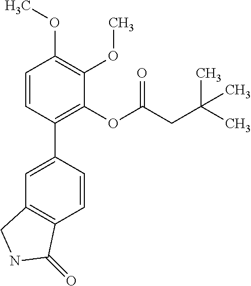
C1=CC(C2=CC3=C(C=C2)C(=O)NC3)=C(OC(CC(C)(C)C)=O)C(OC)=C1OC
